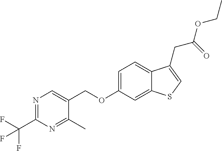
C(OC1=CC=C2C(=C1)SC=C2CC(OCC)=O)C1=CN=C(C(F)(F)F)N=C1C
